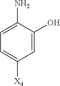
C1=C(N)C(O)=CC([X4])=C1
